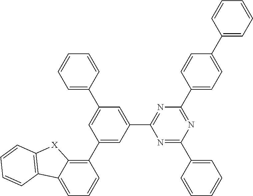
C1(C2=CC(C3=NC(C4=CC=C(C5=CC=CC=C5)C=C4)=NC(C4=CC=CC=C4)=N3)=CC(C3=CC=CC=C3)=C2)=C2C(=CC=C1)C1=C([X]2)C=CC=C1
